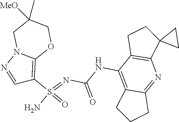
C(NC1=C2C(=NC3=C1CCC31CC1)CCC2)(N=S(N)(=O)C1=C2N(N=C1)CC([MeO])(C)CO2)=O
